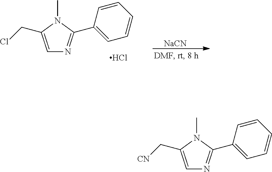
C1=C(CCl)N(C)C(C2=CC=CC=C2)=N1.Cl.[NaCN].C1=C(C[CN])N(C)C(C2=CC=CC=C2)=N1
